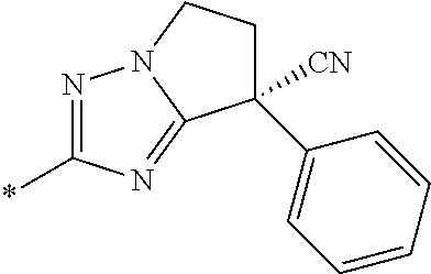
N1=C(*)N=C2N1CCC2(C1=CC=CC=C1)[CN]
